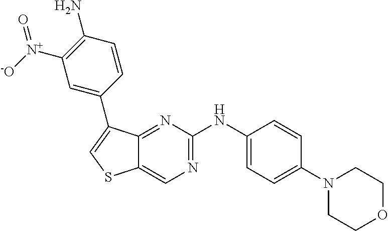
C1(N2CCOCC2)=CC=C(NC2=NC=C3C(=N2)C(C2=CC([N+]([-O])=O)=C(N)C=C2)=CS3)C=C1
